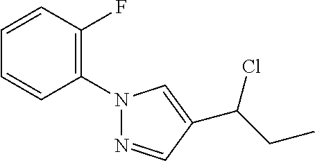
C1(N2N=CC(C(CC)Cl)=C2)=C(F)C=CC=C1
